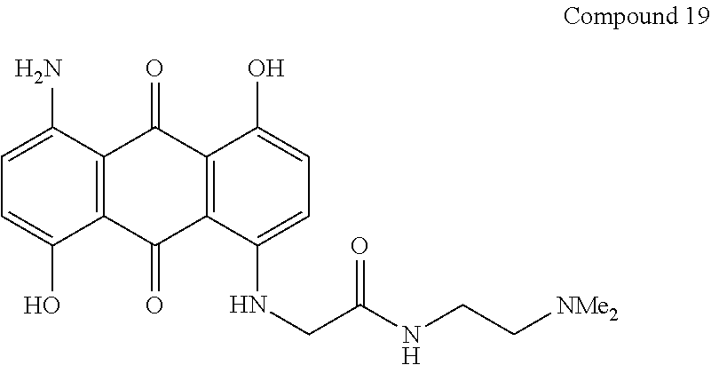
C1=C(O)C2=C(C(N)=C1)C(=O)C1=C(C2=O)C(NCC(NCC[NMe2])=O)=CC=C1O
